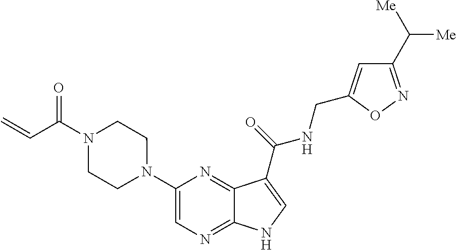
C1(N2CCN(C(C=C)=O)CC2)=CN=C2C(=N1)C(C(=O)NCC1=CC(C([Me])[Me])=NO1)=CN2
